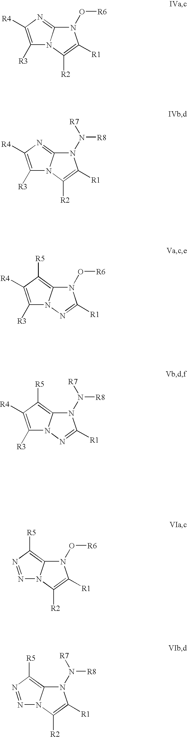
C1([R3])=C([R4])N=C2N1C([R2])=C([R1])N2O[R6].C1([R3])=C([R4])N=C2N1C([R2])=C([R1])N2N([R8])[R7].C1([R3])=C([R4])C([R5])=C2N1N=C([R1])N2O[R6].C1([R3])=C([R4])C([R5])=C2N1N=C([R1])N2N([R8])[R7].N1=NC([R5])=C2N1C([R2])=C([R1])N2O[R6].N1=NC([R5])=C2N1C([R2])=C([R1])N2N([R8])[R7]
